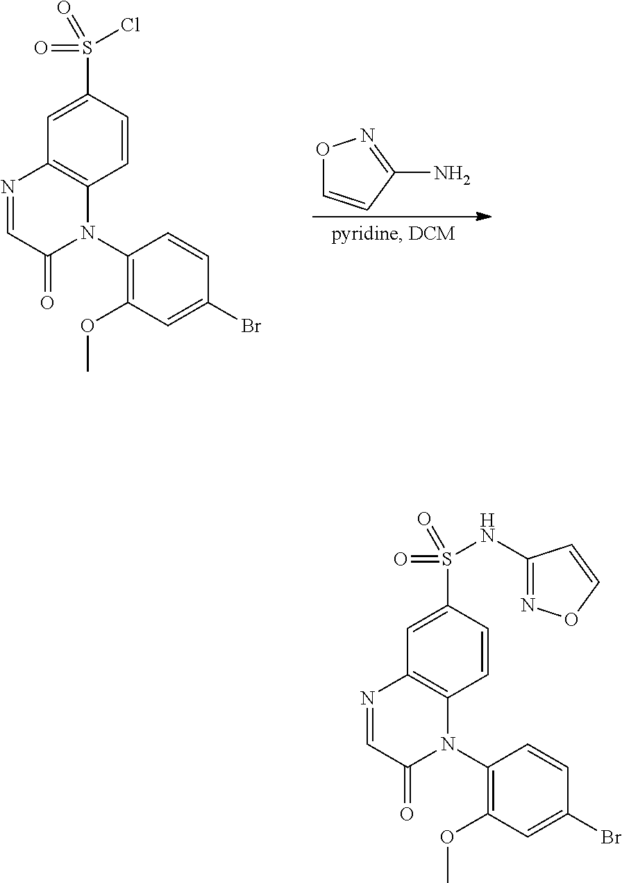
C1=C(S(=O)(=O)Cl)C=CC2=C1N=CC(=O)N2C1=C(OC)C=C(Br)C=C1.O1C=CC(N)=N1.C1=C(S(=O)(=O)NC2=NOC=C2)C=CC2=C1N=CC(=O)N2C1=C(OC)C=C(Br)C=C1
